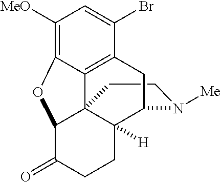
C1CN([Me])C2C3([H])C14C1=C(C(Br)=CC([MeO])=C1OC4C(=O)CC3)C2
